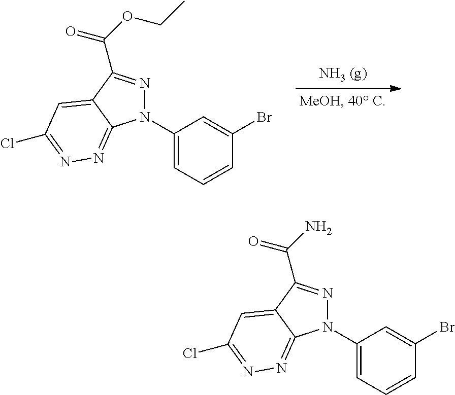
C1(N2N=C(C(OCC)=O)C3=CC(Cl)=NN=C23)=CC=CC(Br)=C1.C1(N2N=C(C(N)=O)C3=CC(Cl)=NN=C23)=CC=CC(Br)=C1
